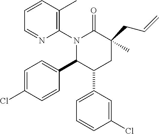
C1(N2C(C3=CC=C(Cl)C=C3)C(C3=CC=CC(Cl)=C3)CC(CC=C)(C)C2=O)=C(C)C=CC=N1
